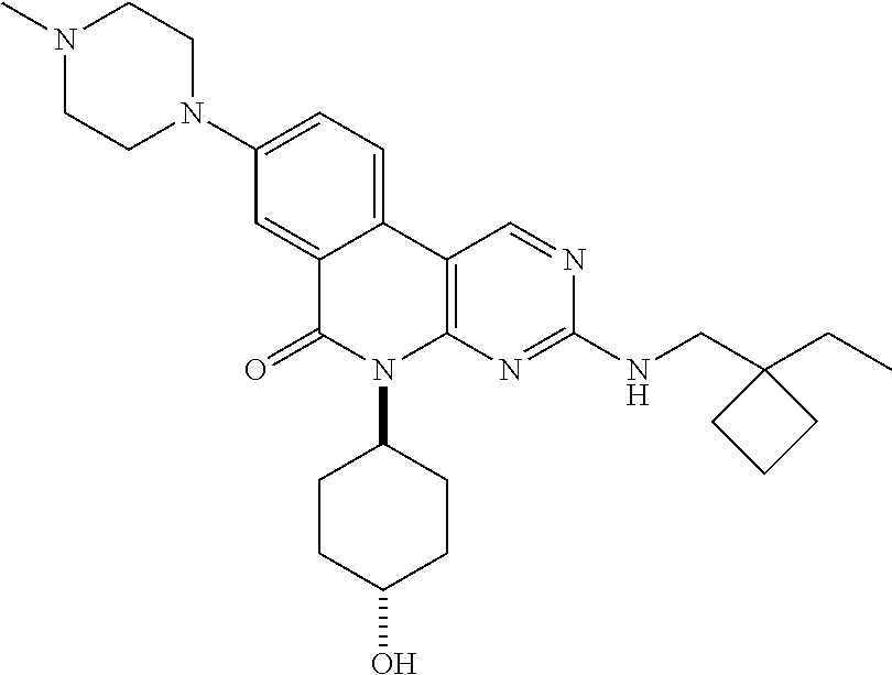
N1(C)CCN(C2=CC=C3C(=C2)C(=O)N(C2CCC(O)CC2)C2=C3C=NC(NCC3(CC)CCC3)=N2)CC1
